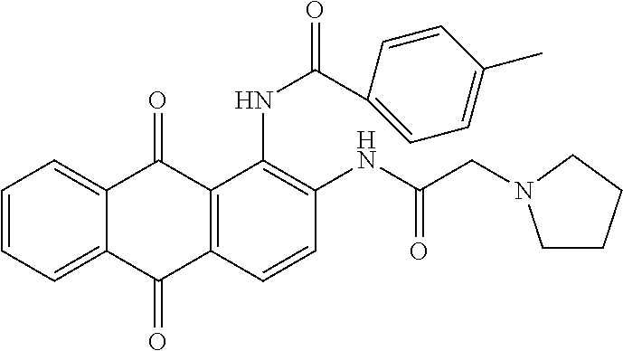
C1=CC=C2C(=C1)C(=O)C1=C(C2=O)C=CC(NC(CN2CCCC2)=O)=C1NC(=O)C1=CC=C(C)C=C1
